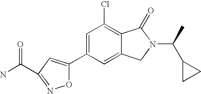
C1=C(C2=CC(C(N)=O)=NO2)C=C2C(=C1Cl)C(=O)N(C(C)C1CC1)C2
